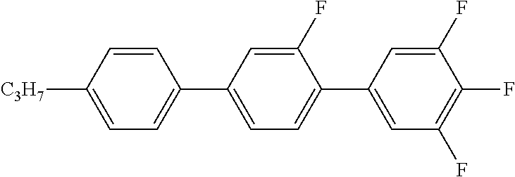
C1=C([C3H7])C=CC(C2=CC=C(C3=CC(F)=C(F)C(F)=C3)C(F)=C2)=C1
